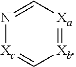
N1=C[Xa]=[Xb]C=[Xc]1
